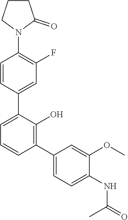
C1=CC(C2=CC=CC(C3=CC=C(NC(=O)C)C(OC)=C3)=C2O)=CC(F)=C1N1C(=O)CCC1
